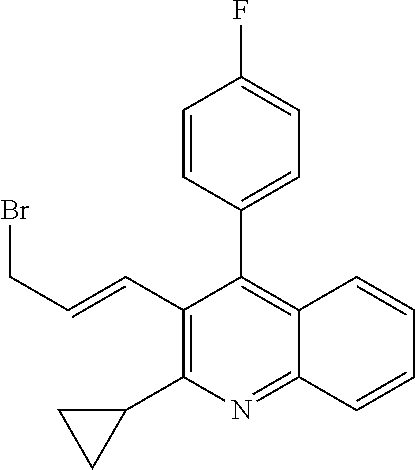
C1=CC(C2=C3C(=NC(C4CC4)=C2C=CCBr)C=CC=C3)=CC=C1F
